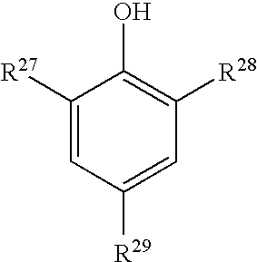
C1([R27])=CC([R29])=CC([R28])=C1O
